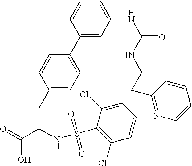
C1(CC(C(=O)O)NS(C2=C(Cl)C=CC=C2Cl)(=O)=O)=CC=C(C2=CC(NC(=O)NCCC3=NC=CC=C3)=CC=C2)C=C1
